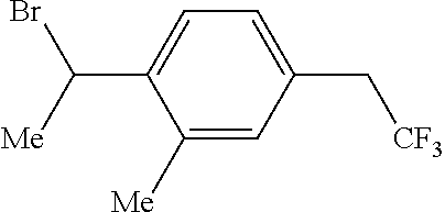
C1([Me])=CC(C[CF3])=CC=C1C(Br)[Me]
